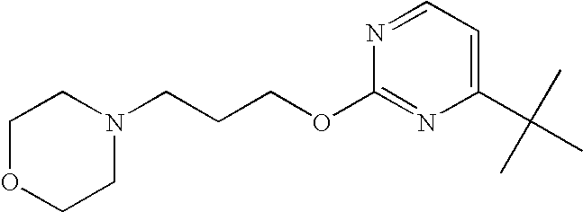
C(CCOC1=NC(C(C)(C)C)=CC=N1)N1CCOCC1
